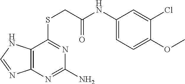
C12=C(N=C(N)N=C1SCC(NC1=CC=C(OC)C(Cl)=C1)=O)N=CN2
